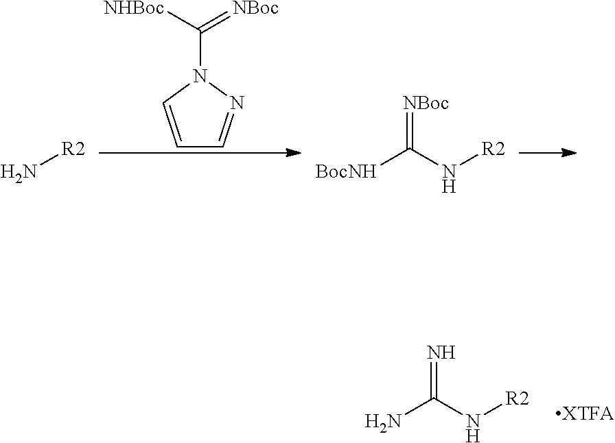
NC(N[R2])=N.[XTFA].C1=CN(C([NHBoc])=[NBoc])N=C1.N[R2].[BocNH]C(N[R2])=[NBoc]
